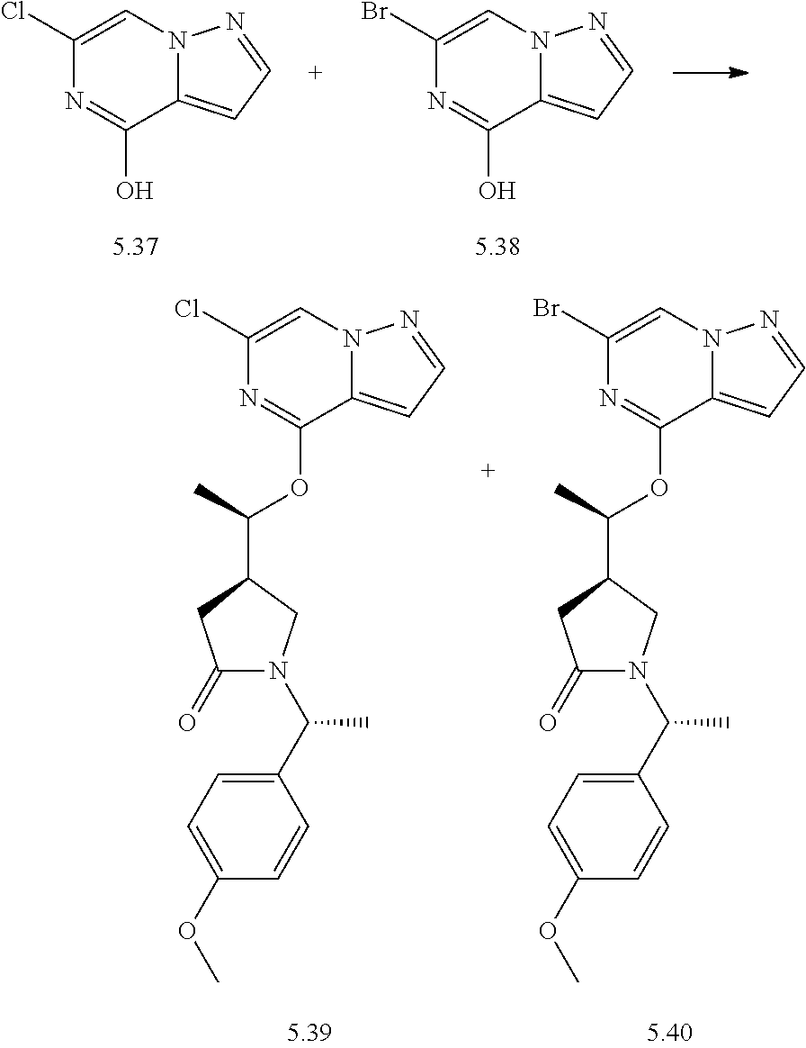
C1(Cl)=CN2C(=CC=N2)C(O)=N1.C1(Br)=CN2C(=CC=N2)C(O)=N1.C1(Cl)=CN2C(=CC=N2)C(OC(C2CC(=O)N(C(C3=CC=C(OC)C=C3)C)C2)C)=N1.C1(Br)=CN2C(=CC=N2)C(OC(C2CC(=O)N(C(C3=CC=C(OC)C=C3)C)C2)C)=N1
